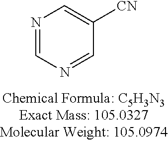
N1=CN=CC([CN])=C1
